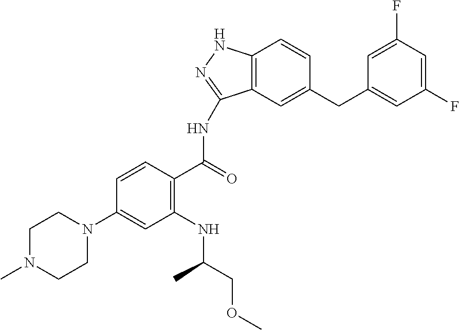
C1N(C)CCN(C2=CC(NC(C)COC)=C(C(=O)NC3=NNC4=C3C=C(CC3=CC(F)=CC(F)=C3)C=C4)C=C2)C1
